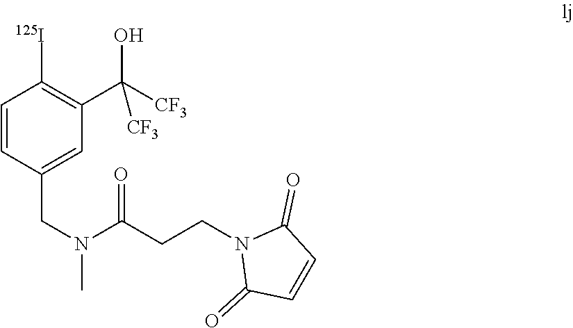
C1=CC(CN(C)C(CCN2C(=O)C=CC2=O)=O)=CC(C([CF3])(O)[CF3])=C1[125I]
